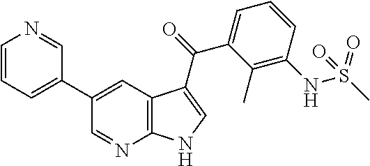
C1=CC=C(C2=CC3=C(N=C2)NC=C3C(C2=CC=CC(NS(=O)(C)=O)=C2C)=O)C=N1
